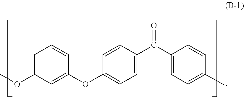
C1=C(OC)C=C(OC2=CC=C(C(C3=CC=C(C)C=C3)=O)C=C2)C=C1
